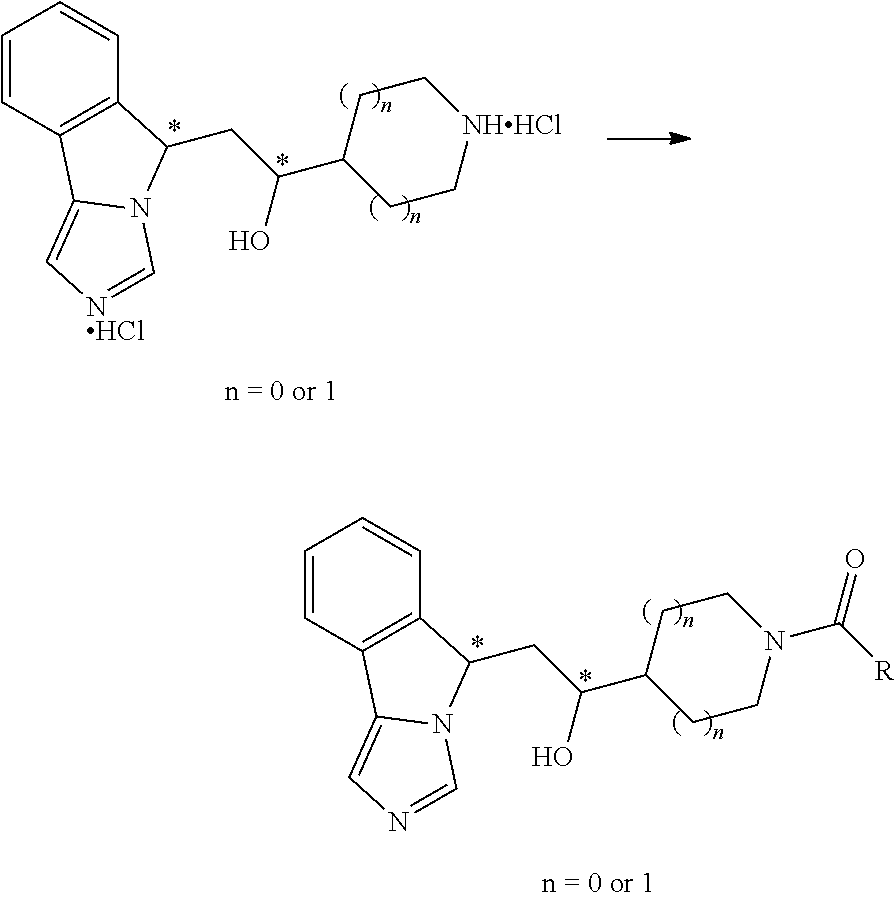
C1=CC2=C(C=C1)C(CC(C1CC[NHHCl]CC1)O)N1C2=C[NHCl]=C1.C1=CC2=C(C=C1)C(CC(C1CCN(C([R])=O)CC1)O)N1C2=CN=C1
